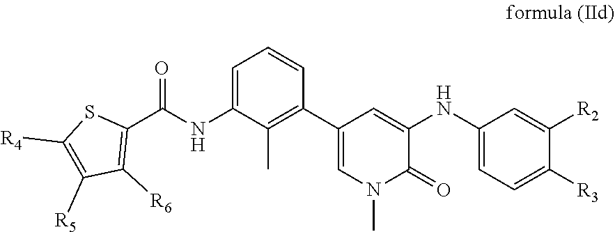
C1=C(NC(C2=C([R6])C([R5])=C([R4])S2)=O)C(C)=C(C2=CN(C)C(=O)C(NC3=CC=C([R3])C([R2])=C3)=C2)C=C1
